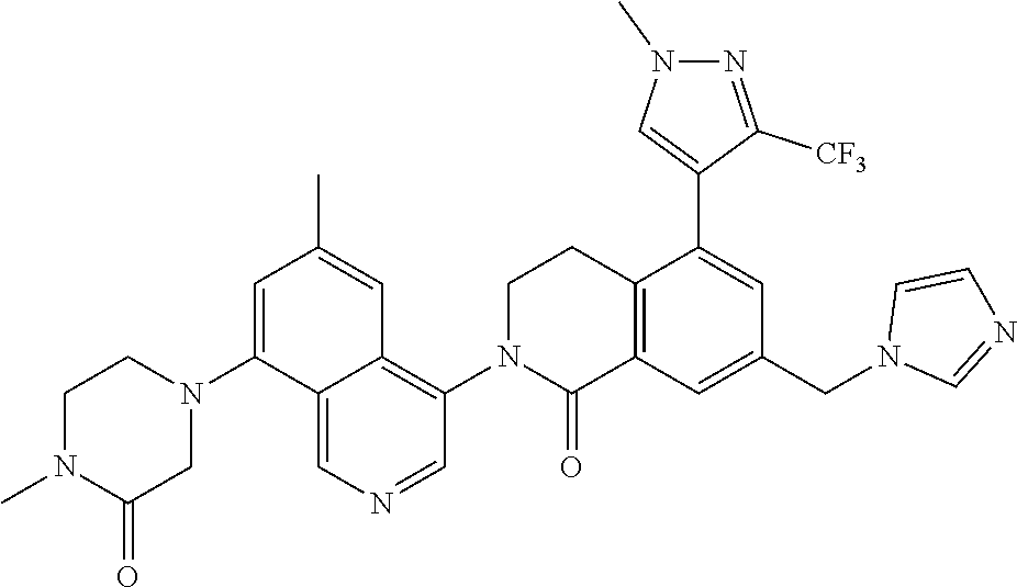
C12=C(C=C(CN3C=NC=C3)C=C1C1=CN(C)N=C1[CF3])C(=O)N(C1=C3C(=CN=C1)C(N1CCN(C)C(=O)C1)=CC(C)=C3)CC2
